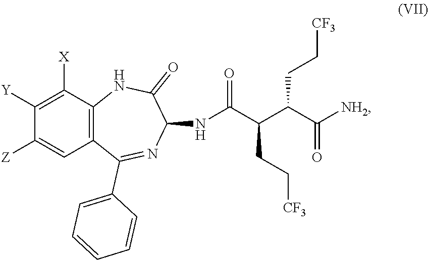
C1=CC=CC(C2=NC(NC(C(C(C([NH2])=O)CC[CF3])CC[CF3])=O)C(=O)NC3=C2C=C([Z])C([Y])=C3[X])=C1
